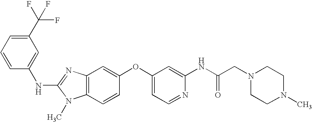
C1(C(F)(F)F)=CC=CC(NC2=NC3=C(N2C)C=CC(OC2=CC=NC(NC(CN4CCN(C)CC4)=O)=C2)=C3)=C1
